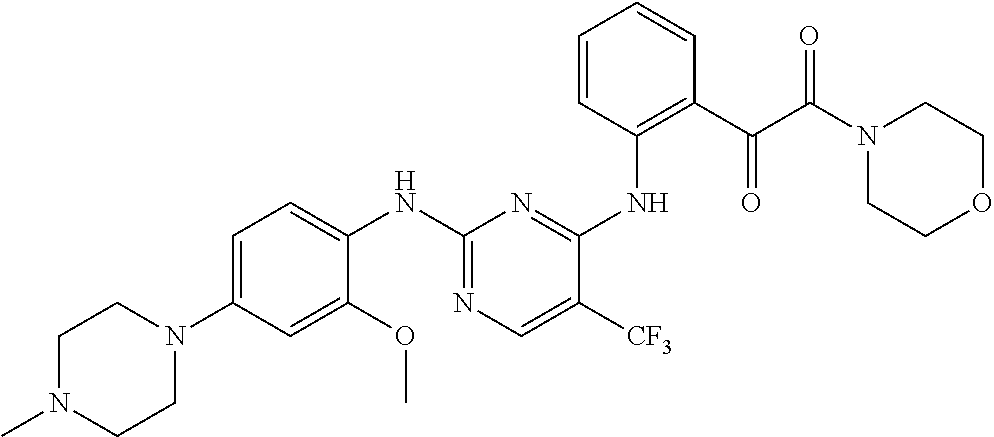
C1N(C)CCN(C2=CC=C(NC3=NC=C([CF3])C(NC4=C(C(C(N5CCOCC5)=O)=O)C=CC=C4)=N3)C(OC)=C2)C1
